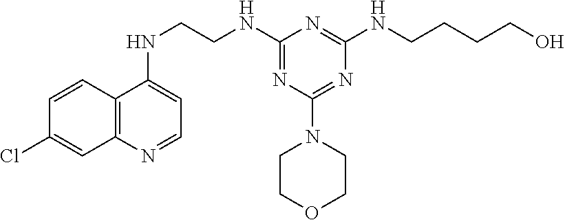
C12=C(N=CC=C1NCCNC1=NC(N3CCOCC3)=NC(NCCCCO)=N1)C=C(Cl)C=C2
